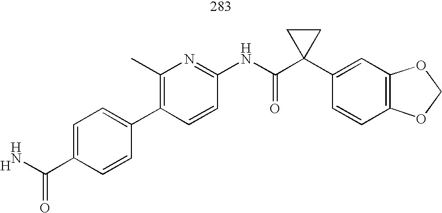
C1(C2=CC=C(C(N)=O)C=C2)=C(C)N=C(NC(C2(C3=CC4=C(C=C3)OCO4)CC2)=O)C=C1.[H]
